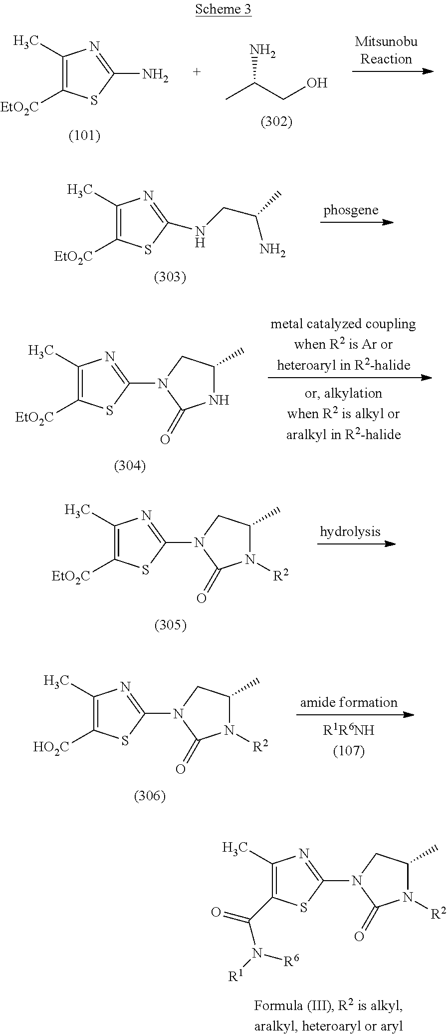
CC(CO)N.C1(C)=C([EtO2C])SC(N)=N1.C1(C)=C([EtO2C])SC(NCC(C)N)=N1.C1(C)=C([EtO2C])SC(N2C(=O)NC(C)C2)=N1.C1(C)=C([EtO2C])SC(N2C(=O)N([R2])C(C)C2)=N1.C1(C)=C([HO2C])SC(N2C(=O)N([R2])C(C)C2)=N1.C1(C)=C(C(N([R1])[R6])=O)SC(N2C(=O)N([R2])C(C)C2)=N1
